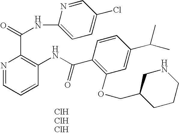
N1=CC=CC(NC(C2=C(OCC3CCCNC3)C=C(C(C)C)C=C2)=O)=C1C(=O)NC1=CC=C(Cl)C=N1
